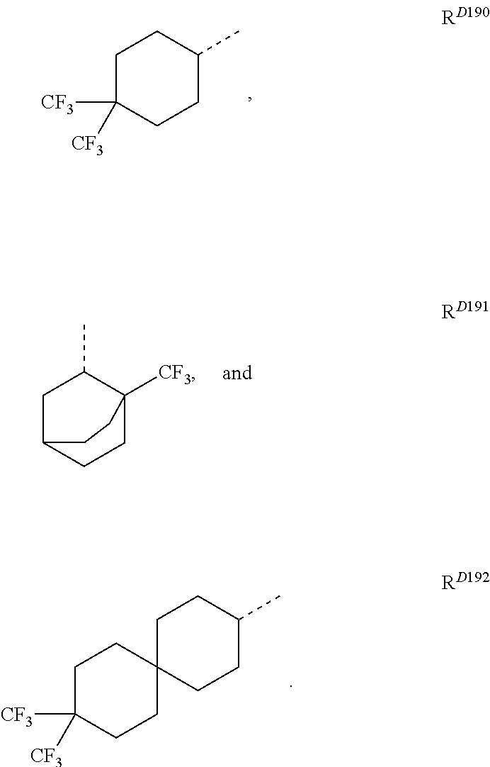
C1C([CF3])([CF3])CCC(C)C1.C1C([CF3])([CF3])CCC2(C1)CCC(C)CC2.C1C2CCC([CF3])(C1C)CC2
